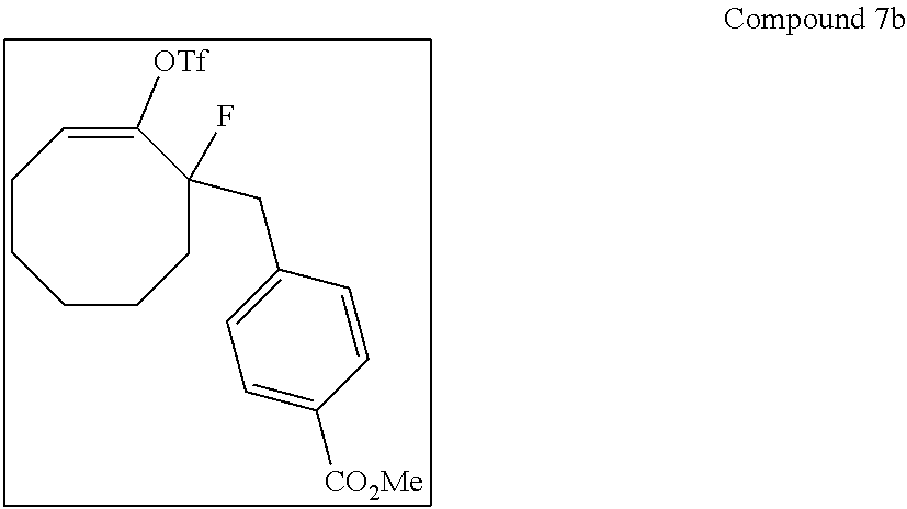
C1CCC(CC2=CC=C([CO2Me])C=C2)(F)C([OTf])=CCC1
